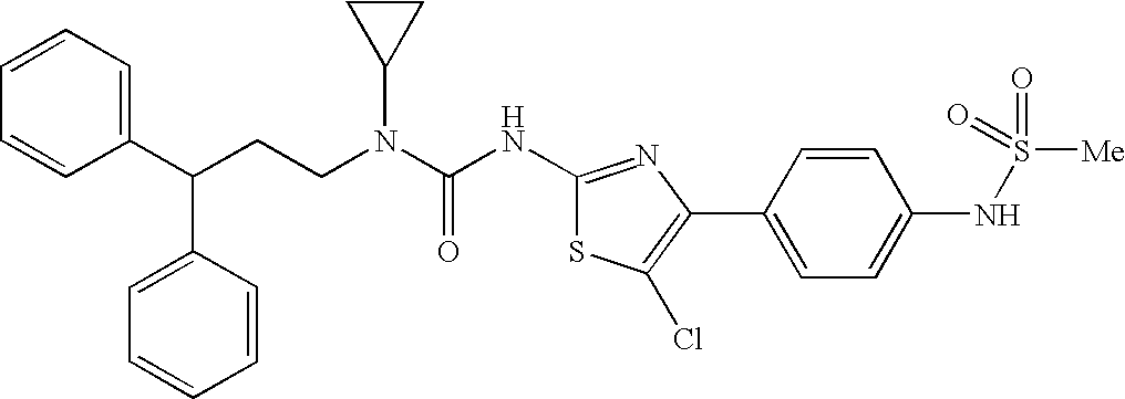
C1(C(CCN(C(NC2=NC(C3=CC=C(NS(=O)([Me])=O)C=C3)=C(Cl)S2)=O)C2CC2)C2=CC=CC=C2)=CC=CC=C1
